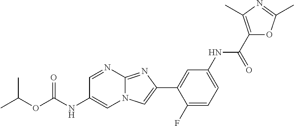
C1=NC2=NC(C3=CC(NC(C4=C(C)N=C(C)O4)=O)=CC=C3F)=CN2C=C1NC(OC(C)C)=O
